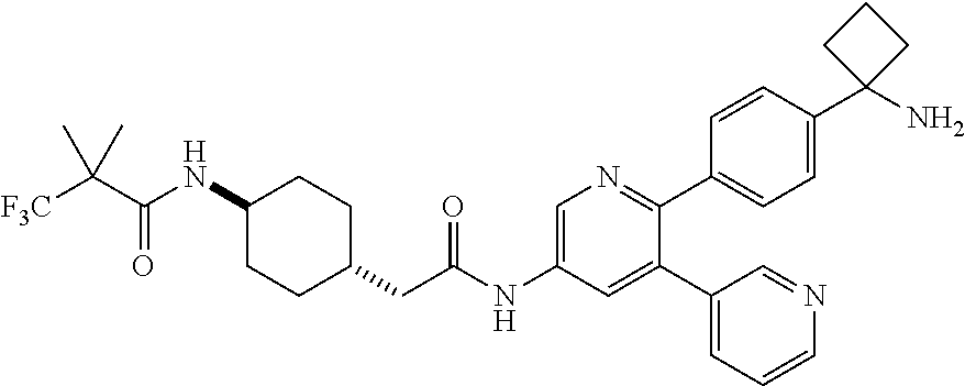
C1=C(NC(=O)CC2CCC(NC(=O)C(C)(C)[F3C])CC2)C=C(C2=CC=CN=C2)C(C2=CC=C(C3(N)CCC3)C=C2)=N1
